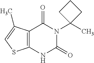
C12=C(NC(=O)N(C3(C)CCC3)C1=O)SC=C2C
